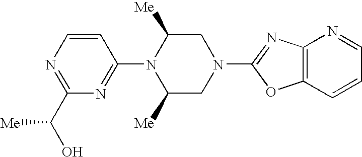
N1=C(C(O)[Me])N=C(N2C([Me])CN(C3=NC4=C(C=CC=N4)O3)CC2[Me])C=C1
